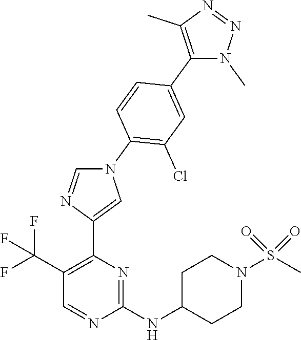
C1(NC2CCN(S(C)(=O)=O)CC2)=NC(C2=CN(C3=C(Cl)C=C(C4=C(C)N=NN4C)C=C3)C=N2)=C(C(F)(F)F)C=N1
